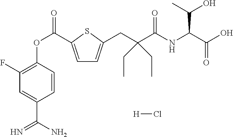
C1(F)=C(OC(=O)C2=CC=C(CC(C(NC(C(O)C)C(=O)O)=O)(CC)CC)S2)C=CC(C(N)=N)=C1.[H]Cl
